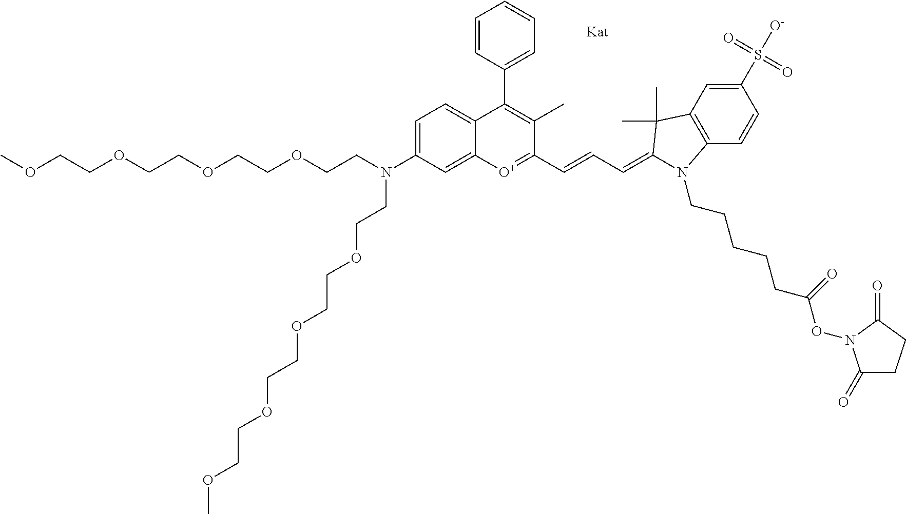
O(CCOCCOCCN(CCOCCOCCOCCOC)C1=CC=C2C(=C1)[O+]=C(C=CC=C1C(C)(C)C3=C(C=CC(S(=O)(=O)[O-])=C3)N1CCCCCC(ON1C(=O)CCC1=O)=O)C(C)=C2C1=CC=CC=C1)CCOC
